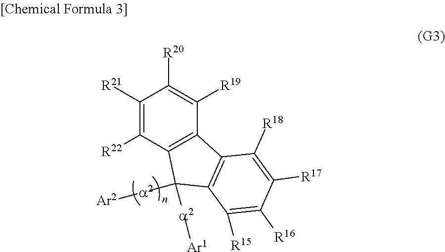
C1([R21])=C([R22])C2=C(C([R19])=C1[R20])C1=C(C2([a2][Ar1])[a2][Ar2])C([R15])=C([R16])C([R17])=C1[R18]
